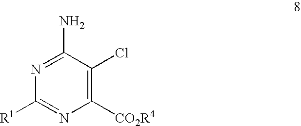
N1=C(N)C(Cl)=C([CO2R4])N=C1[R1]
